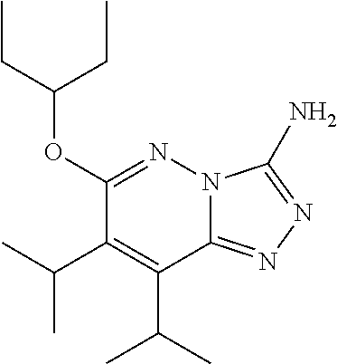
C1(OC(CC)CC)=NN2C(=NN=C2N)C(C(C)C)=C1C(C)C
